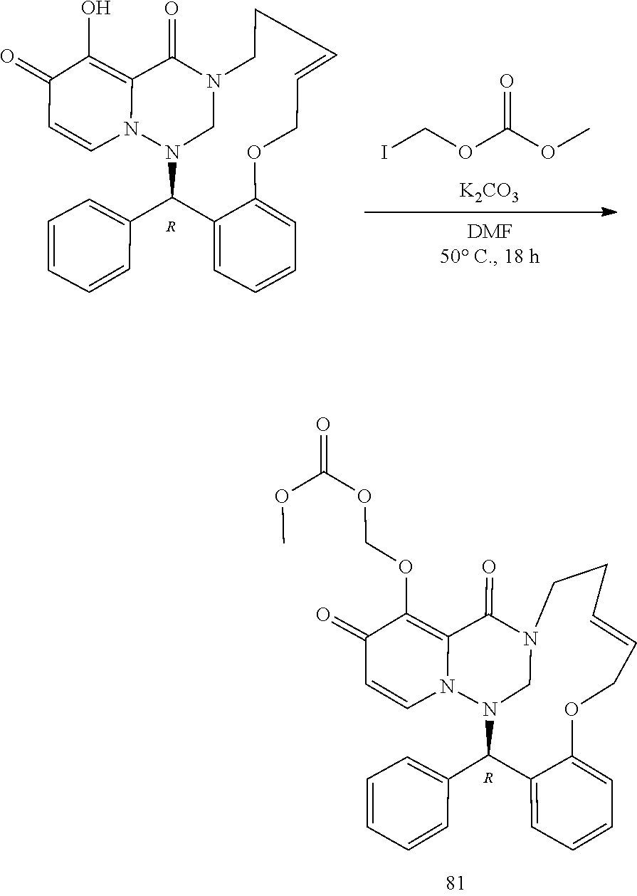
N12CN(C(C3=CC=CC=C3)C3=CC=CC=C3OCC=CCC1)N1C=CC(=O)C(O)=C1C2=O.[R].ICOC(OC)=O.[K2CO3].N12CN(C(C3=CC=CC=C3)C3=CC=CC=C3OCC=CCC1)N1C(=C(OCOC(=O)OC)C(=O)C=C1)C2=O.[R]
